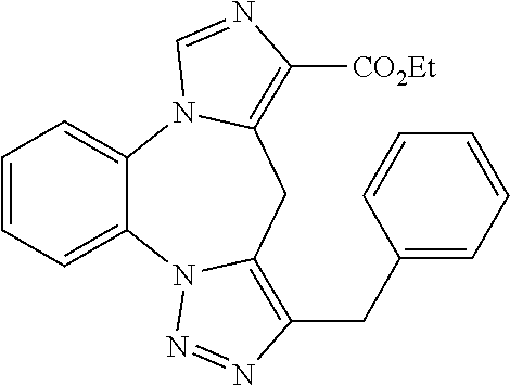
C1=CC=C2C(=C1)N1C(=C([CO2Et])N=C1)CC1=C(CC3=CC=CC=C3)N=NN21
